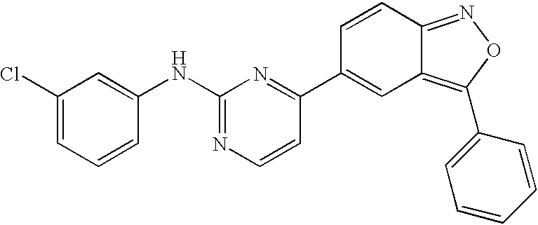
C1(Cl)=CC=CC(NC2=NC=CC(C3=CC4=C(C5=CC=CC=C5)ON=C4C=C3)=N2)=C1
